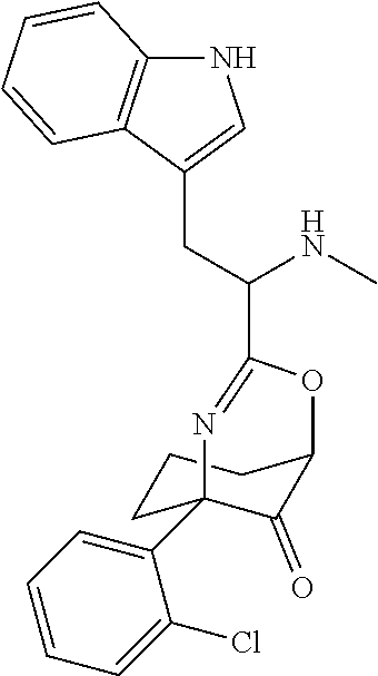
C1(Cl)=CC=CC=C1C12CCCC(C1=O)OC(C(CC1=CNC3=C1C=CC=C3)NC)=N2
